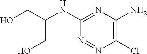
OCC(NC1=NC(N)=C(Cl)N=N1)CO
